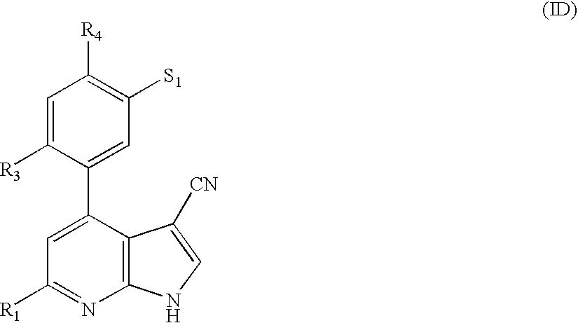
C1(C2=CC([S1])=C([R4])C=C2[R3])=CC([R1])=NC2=C1C([CN])=CN2
